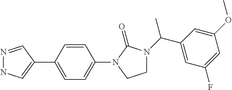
N1=CC(C2=CC=C(N3C(=O)N(C(C4=CC(F)=CC(OC)=C4)C)CC3)C=C2)=CN1
